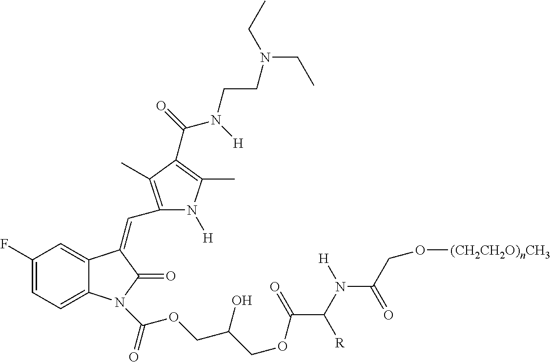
C1(F)=CC=C2C(=C1)C(=CC1=C(C)C(C(=O)N(CCN(CC)CC)[H])=C(C)N1[H])C(=O)N2C(=O)OCC(COC(=O)C(N(C(CO[(CH2CH2O)nCH3])=O)[H])[R])O
